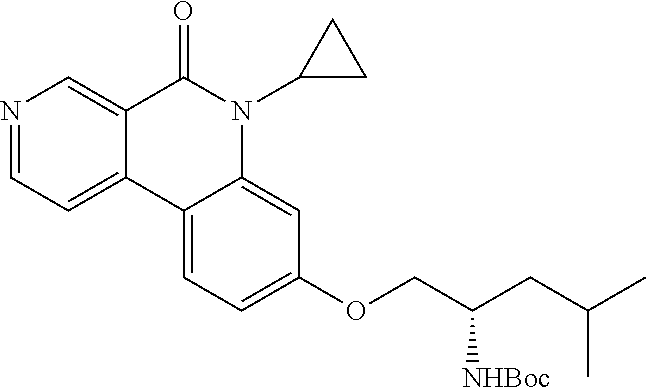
N1=CC=C2C(=C1)C(=O)N(C1CC1)C1=CC(OCC(CC(C)C)[NHBoc])=CC=C21
